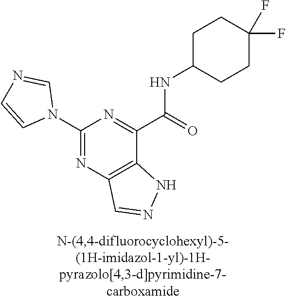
C1(N2C=NC=C2)=NC2=C(C(C(=O)NC3CCC(F)(F)CC3)=N1)NN=C2
